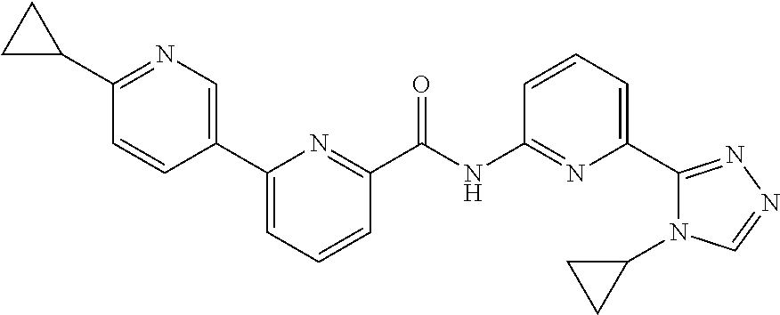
C1(C2=CN=C(C3CC3)C=C2)=CC=CC(C(NC2=NC(C3=NN=CN3C3CC3)=CC=C2)=O)=N1
